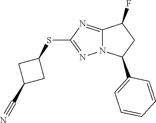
C12=NC(SC3CC(C#N)C3)=NN1C(C1=CC=CC=C1)CC2F
